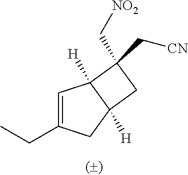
C1=C(CC)CC2([H])C1([H])C(C[NO2])(C[CN])C2
